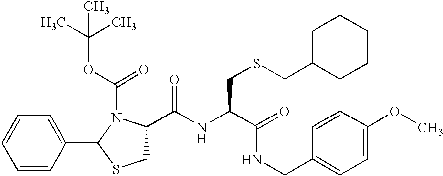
C(OC(C)(C)C)(=O)N1C(C(NC(C(=O)NCC2=CC=C(OC)C=C2)CSCC2CCCCC2)=O)CSC1C1=CC=CC=C1
